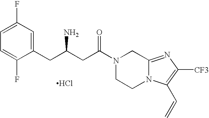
C1(CC(CC(N2CCN3C(=NC([CF3])=C3C=C)C2)=O)N)=CC(F)=CC=C1F.Cl
